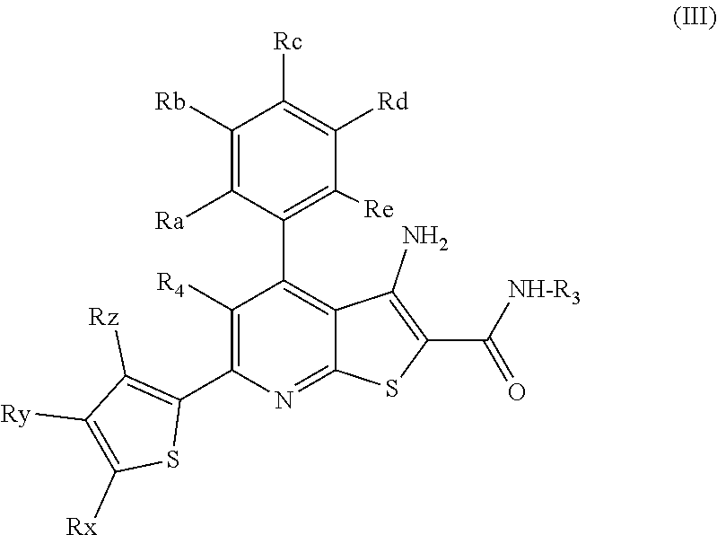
C1([R4])=C(C2=C([Rz])C([Ry])=C([Rx])S2)N=C2C(=C1C1=C([Re])C([Rd])=C([Rc])C([Rb])=C1[Ra])C(N)=C(C(=O)[NH-R3])S2
